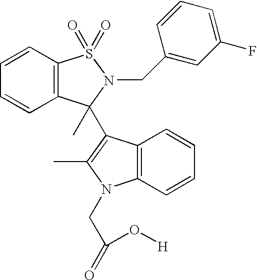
C12=C(C=CC=C1)N(CC(=O)O[H])C(C)=C2C1(C)C2=C(C=CC=C2)S(=O)(=O)N1CC1=CC(F)=CC=C1
